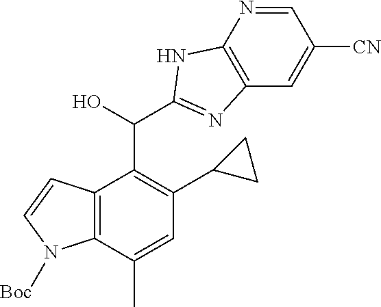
C12=C(C(C)=CC(C3CC3)=C1C(O)C1=NC3=C(N=CC([CN])=C3)N1)N([Boc])C=C2
